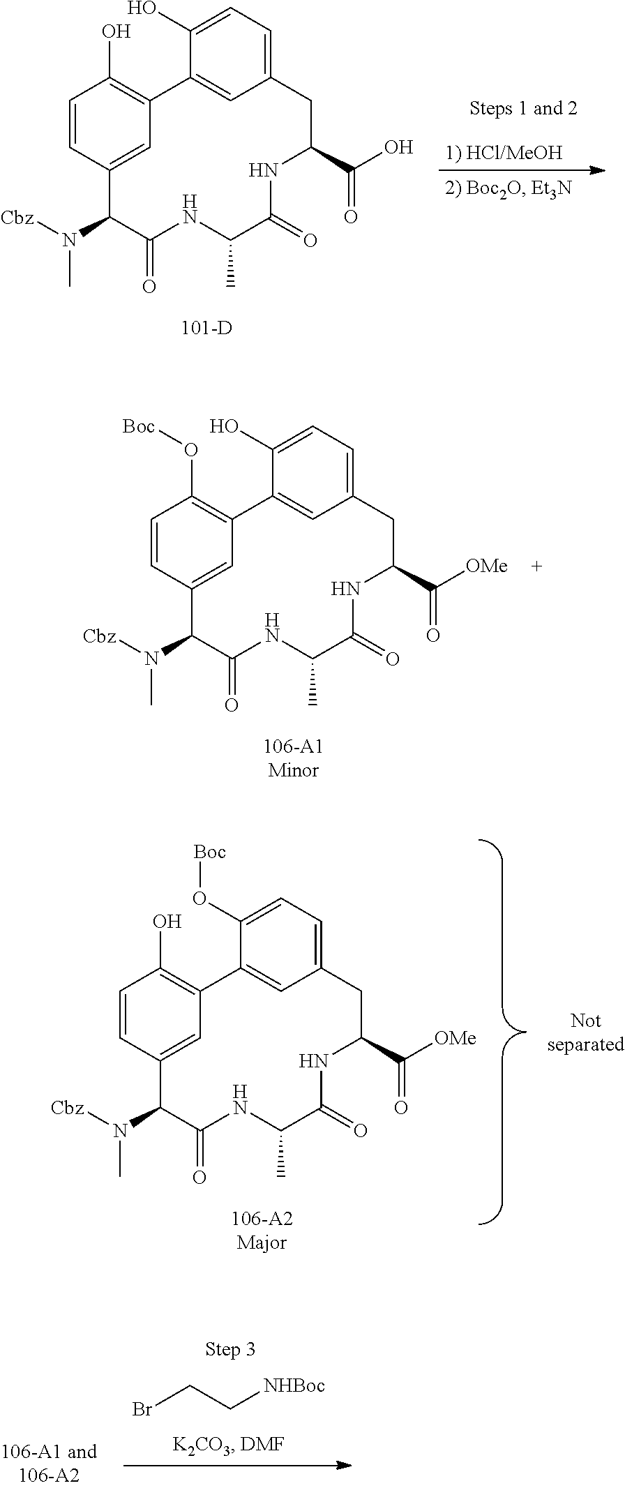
C1=CC2=CC(=C1O)C1=CC(=CC=C1O)CC(C(O)=O)NC(=O)C(C)NC(=O)C2N([Cbz])C.C1=CC2=CC(=C1O[Boc])C1=CC(=CC=C1O)CC(C([OMe])=O)NC(=O)C(C)NC(=O)C2N([Cbz])C.C1=CC2=CC(=C1O)C1=CC(=CC=C1O[Boc])CC(C([OMe])=O)NC(=O)C(C)NC(=O)C2N([Cbz])C.BrCC[NHBoc]
